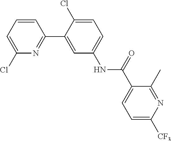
C1=CC=C(Cl)N=C1C1=CC(NC(C2=CC=C([CF3])N=C2C)=O)=CC=C1Cl
